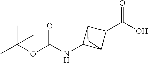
C(OC(NC1C2C(C(O)=O)C1C2)=O)(C)(C)C
